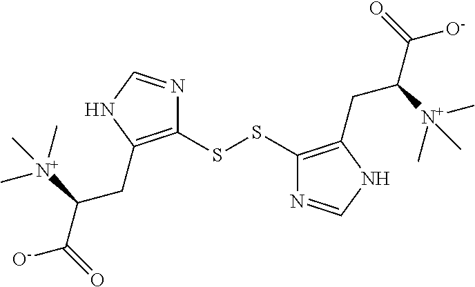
C1(SSC2=C(CC([N+](C)(C)C)C([O-])=O)NC=N2)=C(CC([N+](C)(C)C)C([O-])=O)NC=N1
